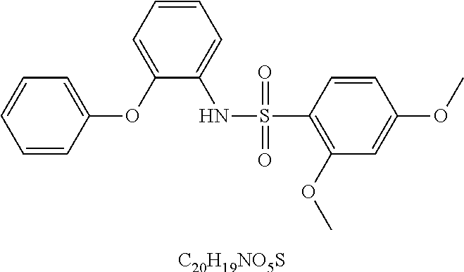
C1=CC(OC2=CC=CC=C2NS(=O)(=O)C2=C(OC)C=C(OC)C=C2)=CC=C1.[C20H19NO5S]
